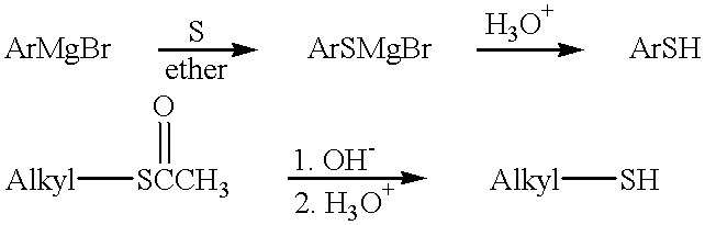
[Alkyl][SCCH3]=O.[Alkyl]S
